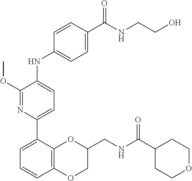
COC1=NC(C2=CC=CC3=C2OC(CNC(C2CCOCC2)=O)CO3)=CC=C1NC1=CC=C(C(=O)NCCO)C=C1
